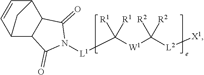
[L1](C([W1]C([L2][X1])([R2])[R2])([R1])[R1])N1C(=O)C2C(C1=O)C1C=CC2C1
